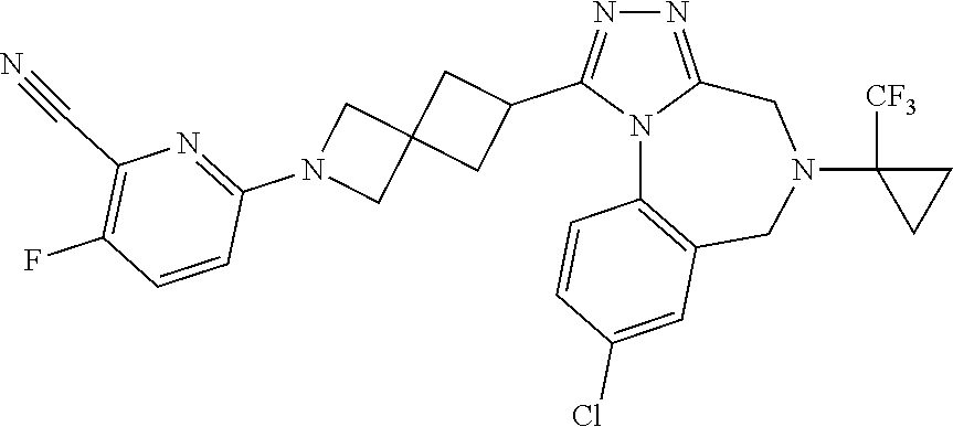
N1=C2N(C(C3CC4(C3)CN(C3=NC(C#N)=C(F)C=C3)C4)=N1)C1=C(CN(C3([CF3])CC3)C2)C=C(Cl)C=C1
